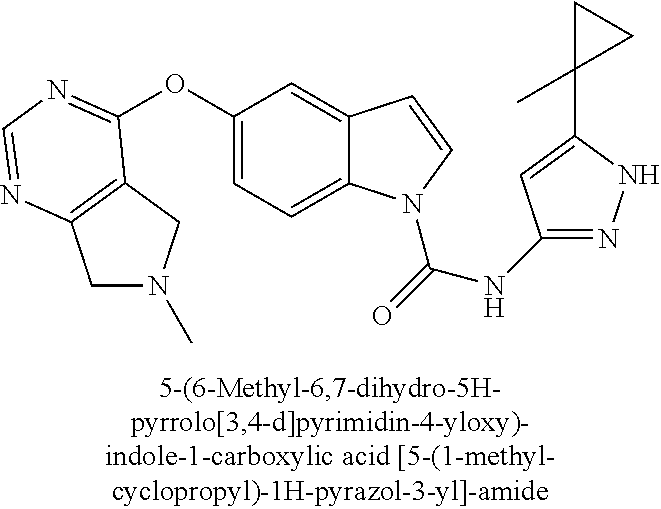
O(C1=CC=C2C(=C1)C=CN2C(=O)NC1=NNC(C2(C)CC2)=C1)C1=NC=NC2=C1CN(C)C2
